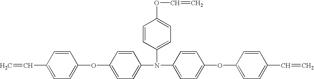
C1=CC(N(C2=CC=C(OC3=CC=C(C=C)C=C3)C=C2)C2=CC=C(OC3=CC=C(C=C)C=C3)C=C2)=CC=C1OC=C
